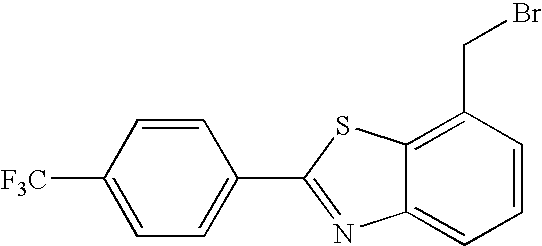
C1=CC([F3C])=CC=C1C1=NC2=CC=CC(CBr)=C2S1
